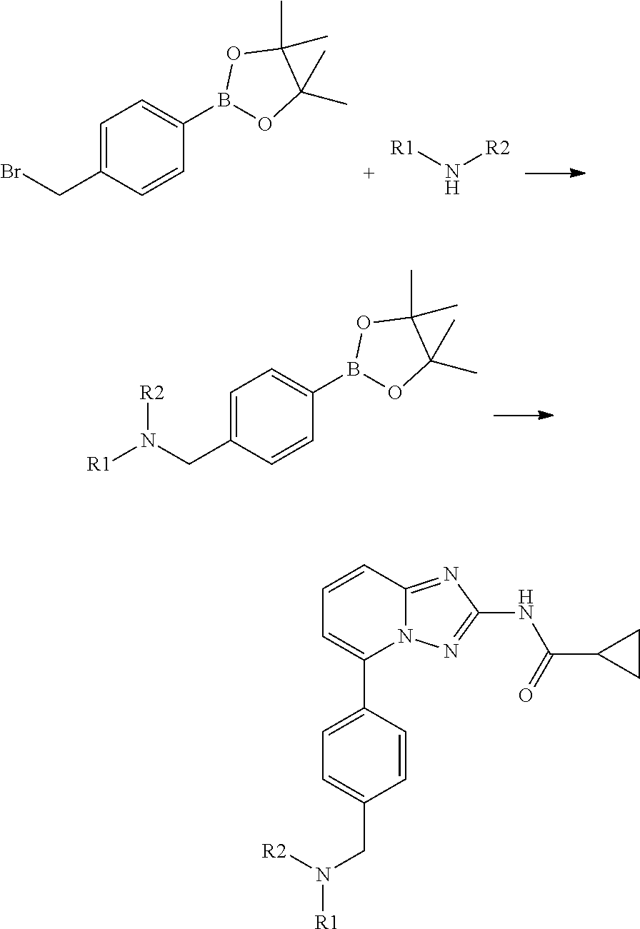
C1=C(CBr)C=CC(B2OC(C)(C)C(C)(C)O2)=C1.[R1]N[R2].C1=C(CN([R1])[R2])C=CC(B2OC(C)(C)C(C)(C)O2)=C1.C1=CC=C(C2=CC=C(CN([R1])[R2])C=C2)N2C1=NC(NC(=O)C1CC1)=N2
